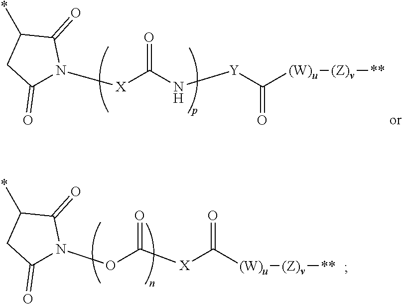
C1(=O)N([X]C(N[Y]C([(W)u][(Z)v][**])=O)=O)C(=O)C(*)C1.C1(=O)N(OC([X]C([(W)u][(Z)v][**])=O)=O)C(=O)C(*)C1
